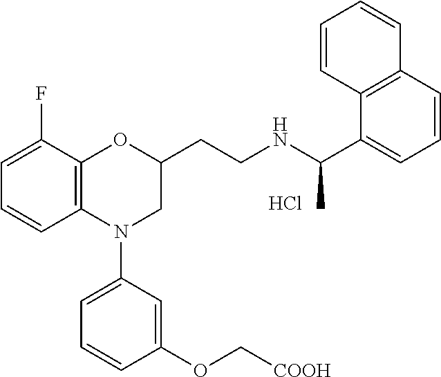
Cl.C1=C(F)C2=C(C=C1)N(C1=CC=CC(OC[COOH])=C1)CC(CCNC(C1=CC=CC3=C1C=CC=C3)C)O2
